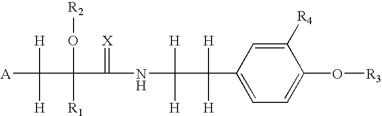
C1=C([R4])C(O[R3])=CC=C1C([H])([H])C([H])(NC(=[X])C(O[R2])(C([H])([A])[H])[R1])[H]
